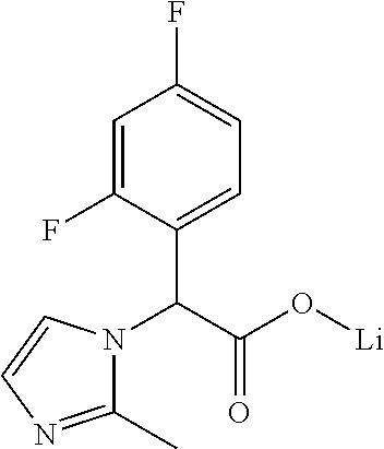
C1=C(F)C(C(C(O[Li])=O)N2C(C)=NC=C2)=CC=C1F
